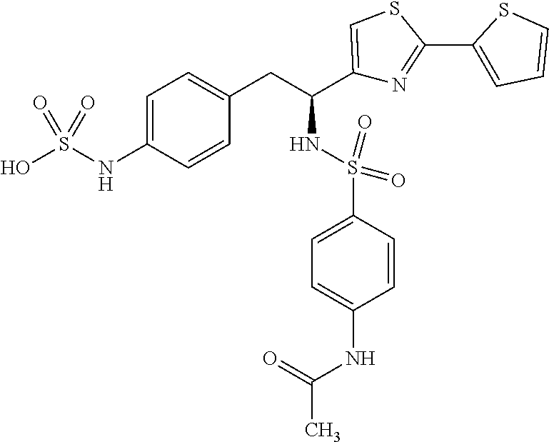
C1=C(NS(O)(=O)=O)C=CC(CC(C2=CSC(C3=CC=CS3)=N2)NS(C2=CC=C(NC(C)=O)C=C2)(=O)=O)=C1
